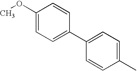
C1(OC)=CC=C(C2=CC=C(C)C=C2)C=C1
